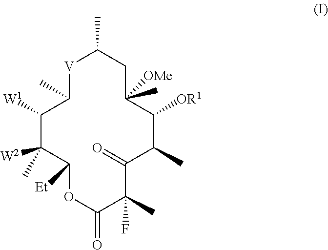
C1([W1])C(C)([W2])C([Et])OC(=O)C(C)(F)C(=O)C(C)C([OR1])C(C)([OMe])CC(C)[V]C1C
